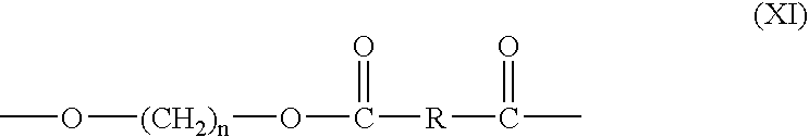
CO[(CH2)n]OC(=O)[R]C(=O)C
